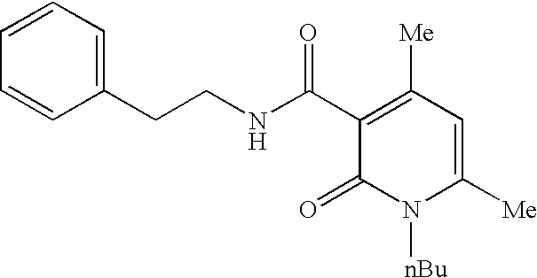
C(CNC(C1=C([Me])C=C([Me])N([nBu])C1=O)=O)C1=CC=CC=C1
